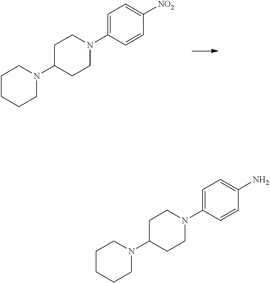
C1C(N2CCCCC2)CCN(C2=CC=C([NO2])C=C2)C1.C1C(N2CCCCC2)CCN(C2=CC=C(N)C=C2)C1
